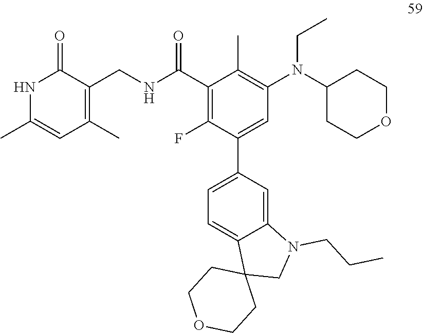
C1(C(NCC2=C(C)C=C(C)NC2=O)=O)=C(F)C(C2=CC=C3C(=C2)N(CCC)CC32CCOCC2)=CC(N(C2CCOCC2)CC)=C1C
